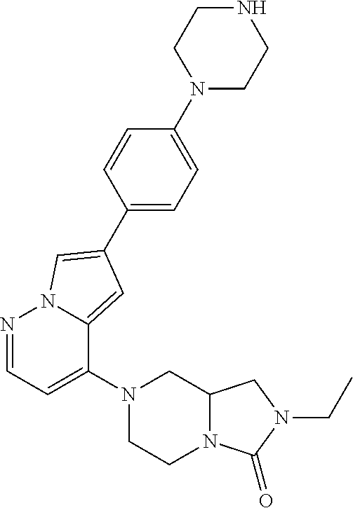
C1CN(C2=CC=NN3C2=CC(C2=CC=C(N4CCNCC4)C=C2)=C3)CC2N1C(=O)N(CC)C2
